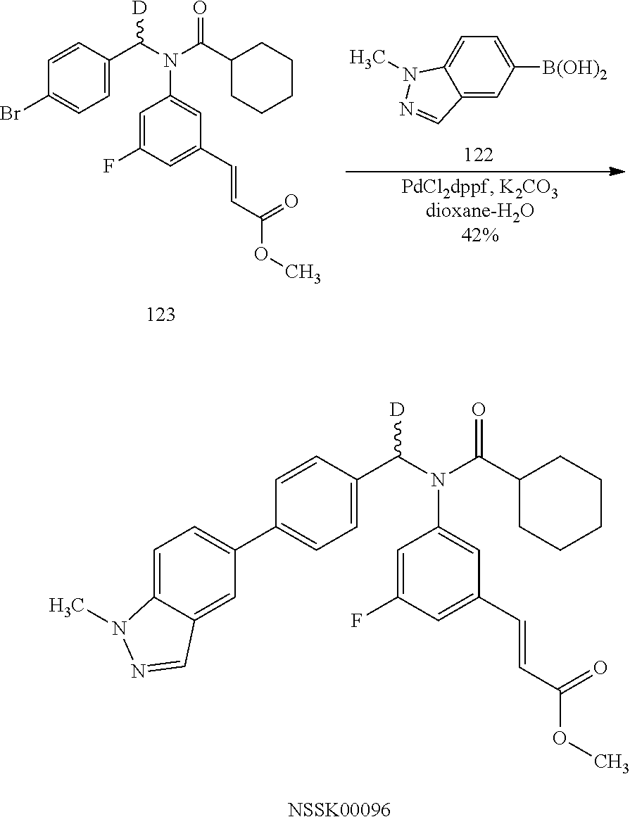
C1=C2C(=CC([B(OH)2])=C1)C=NN2C.C1=CC(Br)=CC=C1C(N(C(C1CCCCC1)=O)C1=CC(C=CC(=O)OC)=CC(F)=C1)[D].C1=CC(C2=CC=C3C(=C2)C=NN3C)=CC=C1C(N(C(C1CCCCC1)=O)C1=CC(C=CC(=O)OC)=CC(F)=C1)[D].[NSSK00096]
